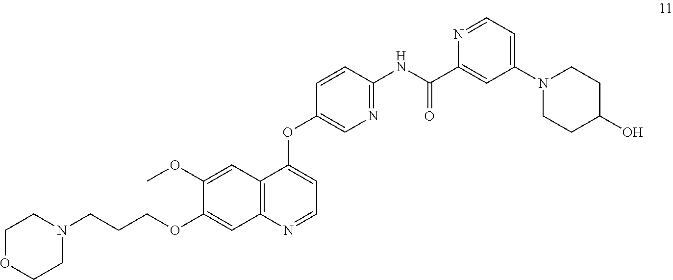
C1COCCN1CCCOC1=CC2=C(C=C1OC)C(OC1=CN=C(NC(C3=CC(N4CCC(O)CC4)=CC=N3)=O)C=C1)=CC=N2
